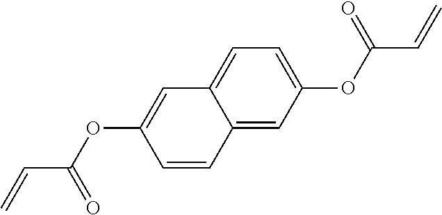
C1=C(OC(C=C)=O)C=CC2=CC(OC(C=C)=O)=CC=C12
